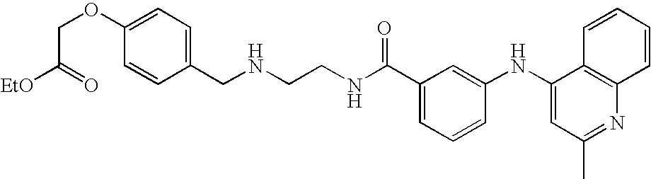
C(C1=CC=CC(NC2=CC(C)=NC3=C2C=CC=C3)=C1)(NCCNCC1=CC=C(OCC([EtO])=O)C=C1)=O
